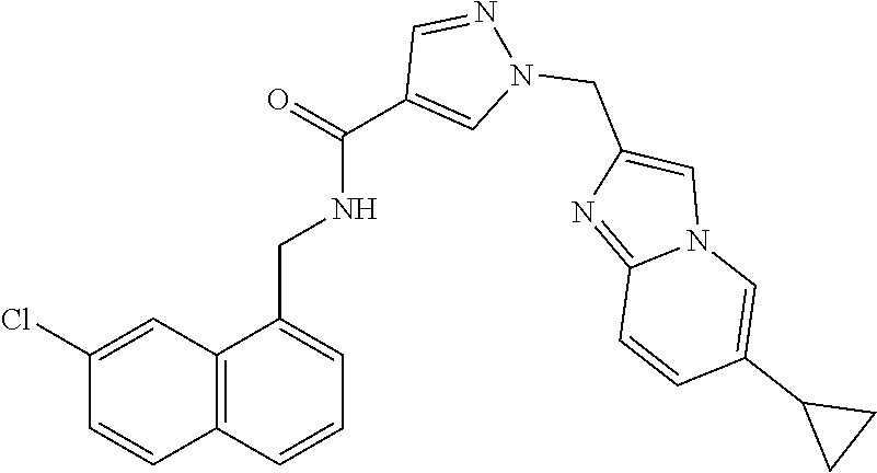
C12=C(C=CC=C1CNC(C1=CN(CC3=CN4C(=N3)C=CC(C3CC3)=C4)N=C1)=O)C=CC(Cl)=C2
